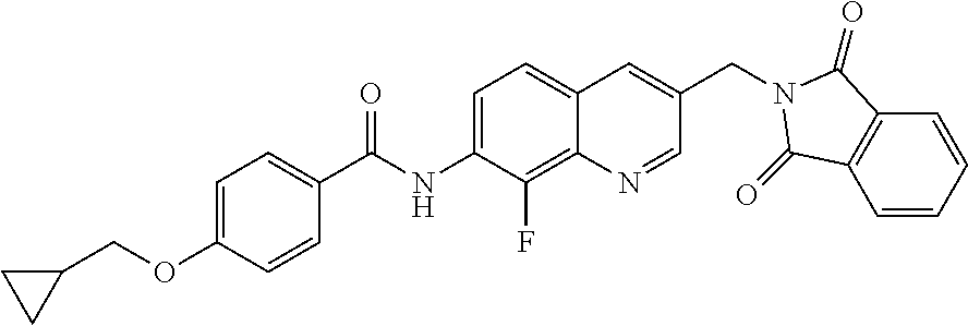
C1(COC2=CC=C(C(NC3=CC=C4C(=C3F)N=CC(CN3C(=O)C5=C(C=CC=C5)C3=O)=C4)=O)C=C2)CC1
